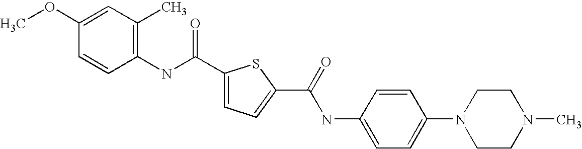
C1(C(NC2=C(C)C=C(OC)C=C2)=O)=CC=C(C(=O)NC2=CC=C(N3CCN(C)CC3)C=C2)S1
